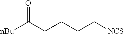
[nBu]C(CCCC[NCS])=O
